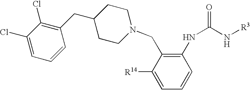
C1([R14])=CC=CC(NC(=O)N[R3])=C1CN1CCC(CC2=C(Cl)C(Cl)=CC=C2)CC1
